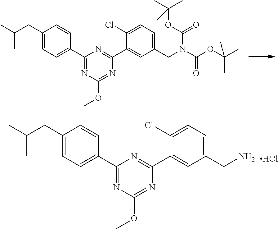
C(C)(C)CC1=CC=C(C2=NC(OC)=NC(C3=CC(CN)=CC=C3Cl)=N2)C=C1.Cl.C(C)(C)CC1=CC=C(C2=NC(OC)=NC(C3=CC(CN(C(OC(C)(C)C)=O)C(OC(C)(C)C)=O)=CC=C3Cl)=N2)C=C1
